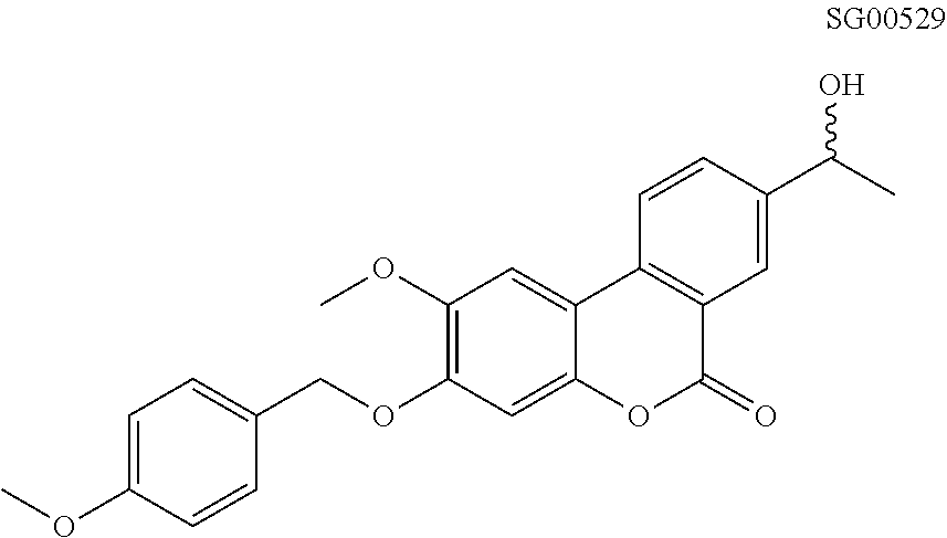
C1=C(OC)C=CC(COC2=C(OC)C=C3C(=C2)OC(=O)C2=C3C=CC(C(C)O)=C2)=C1
